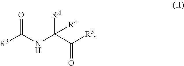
[R3]C(NC(C([R5])=O)([RA])[R4])=O
